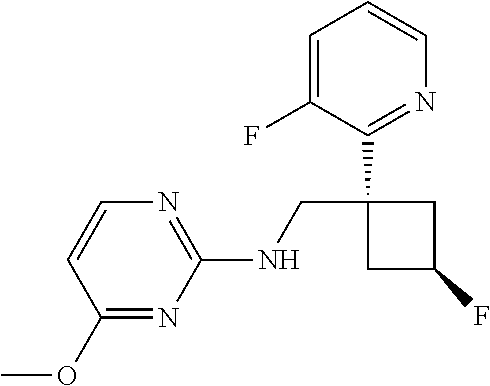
C1(OC)=NC(NCC2(C3=NC=CC=C3F)CC(F)C2)=NC=C1
